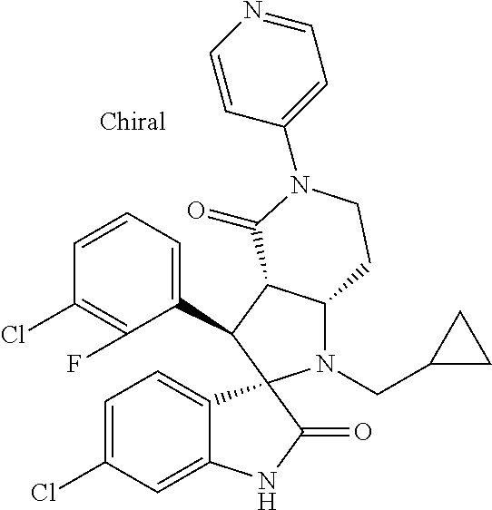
C1(C2C3C(N(CC4CC4)C24C2=CC=C(Cl)C=C2NC4=O)CCN(C2=CC=NC=C2)C3=O)=CC=CC(Cl)=C1F
